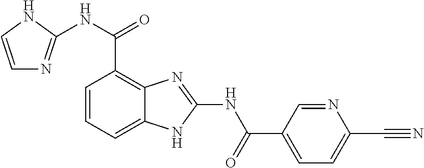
C1=CC=C2C(=C1C(NC1=NC=CN1)=O)N=C(NC(C1=CC=C(C#N)N=C1)=O)N2
